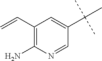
C1(C=C)=C(N)N=CC(C(C)(C)C)=C1
